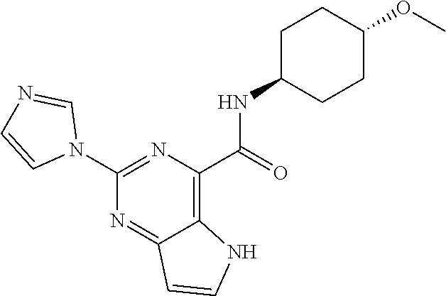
C1(NC(C2=C3C(=NC(N4C=NC=C4)=N2)C=CN3)=O)CCC(OC)CC1
